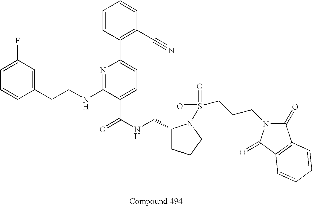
C1=CC(CCNC2=NC(C3=C(C#N)C=CC=C3)=CC=C2C(NCC2CCCN2S(=O)(=O)CCCN2C(=O)C3=C(C2=O)C=CC=C3)=O)=CC(F)=C1
